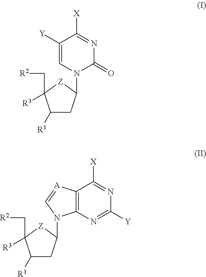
C1([R1])CC(N2C(=O)N=C([X])C([Y])=C2)[Z]C1([R3])C[R2].C1([R1])CC(N2C3=C([A]=C2)C([X])=NC([Y])=N3)[Z]C1([R3])C[R2]
